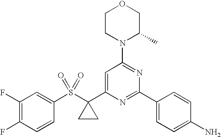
C1(S(C2(C3=CC(N4C(C)COCC4)=NC(C4=CC=C(N)C=C4)=N3)CC2)(=O)=O)=CC(F)=C(F)C=C1
